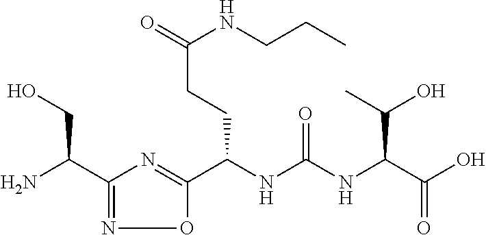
C(NC(NC(C(O)=O)C(O)C)=O)(C1=NC(C(N)CO)=NO1)CCC(NCCC)=O
